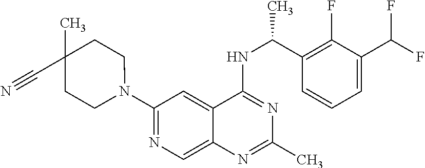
N1(C2=NC=C3C(=C2)C(NC(C2=C(F)C(C(F)F)=CC=C2)C)=NC(C)=N3)CCC(C)(C#N)CC1
